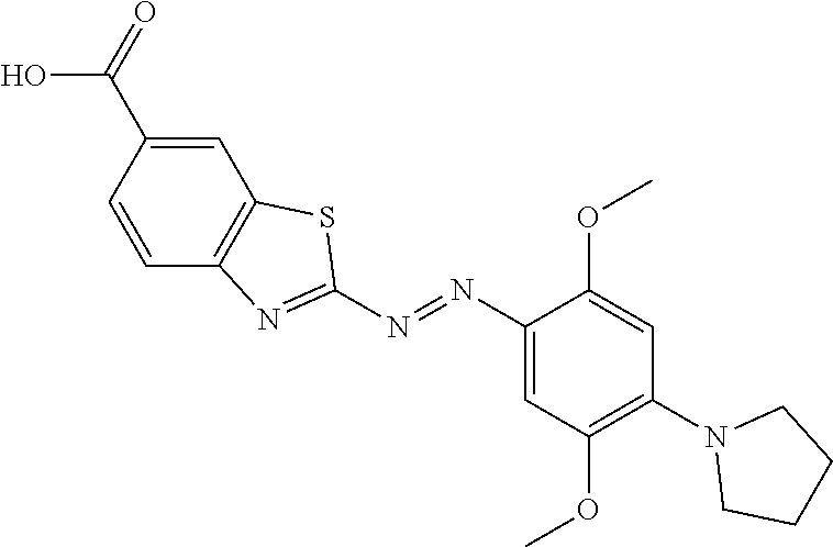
C1=C(C(O)=O)C=CC2=C1SC(N=NC1=CC(OC)=C(N3CCCC3)C=C1OC)=N2
